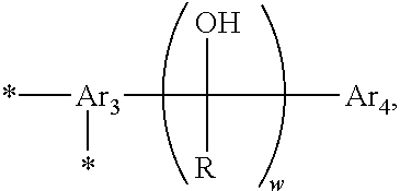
[Ar3](C([Ar4])(O)[R])(*)*
